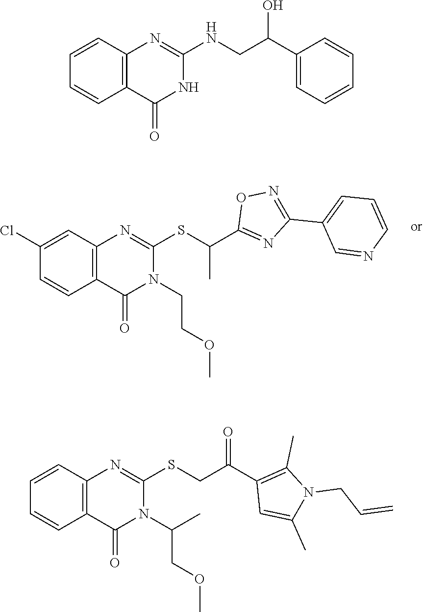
C1(Cl)=CC2=C(C=C1)C(=O)N(CCOC)C(SC(C1=NC(C3=CC=CN=C3)=NO1)C)=N2.C1=CC2=C(C=C1)C(=O)NC(NCC(C1=CC=CC=C1)O)=N2.C1=CC2=C(C=C1)C(=O)N(C(COC)C)C(SCC(C1=C(C)N(CC=C)C(C)=C1)=O)=N2
